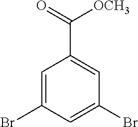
C1=C(Br)C=C(Br)C=C1C(=O)[OCH3]
